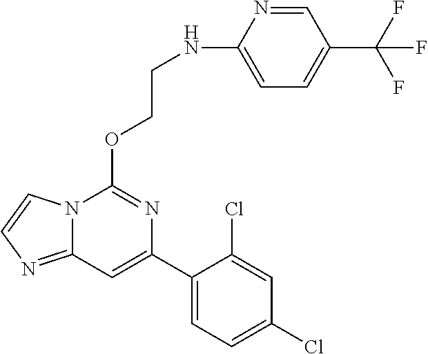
N12C(=NC=C1)C=C(C1=CC=C(Cl)C=C1Cl)N=C2OCCNC1=CC=C(C(F)(F)F)C=N1
